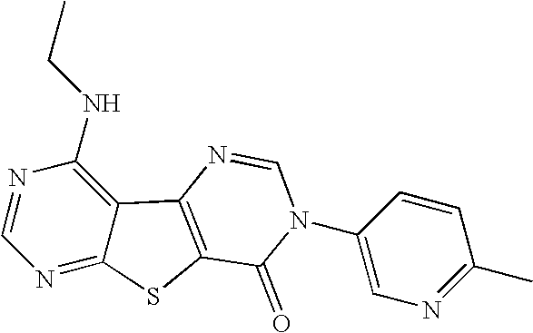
C1=NC(NCC)=C2C(=N1)SC1=C2N=CN(C2=CN=C(C)C=C2)C1=O
